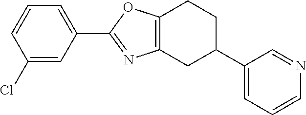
C1=CC=C(C2=NC3=C(O2)CCC(C2=CC=CN=C2)C3)C=C1Cl
